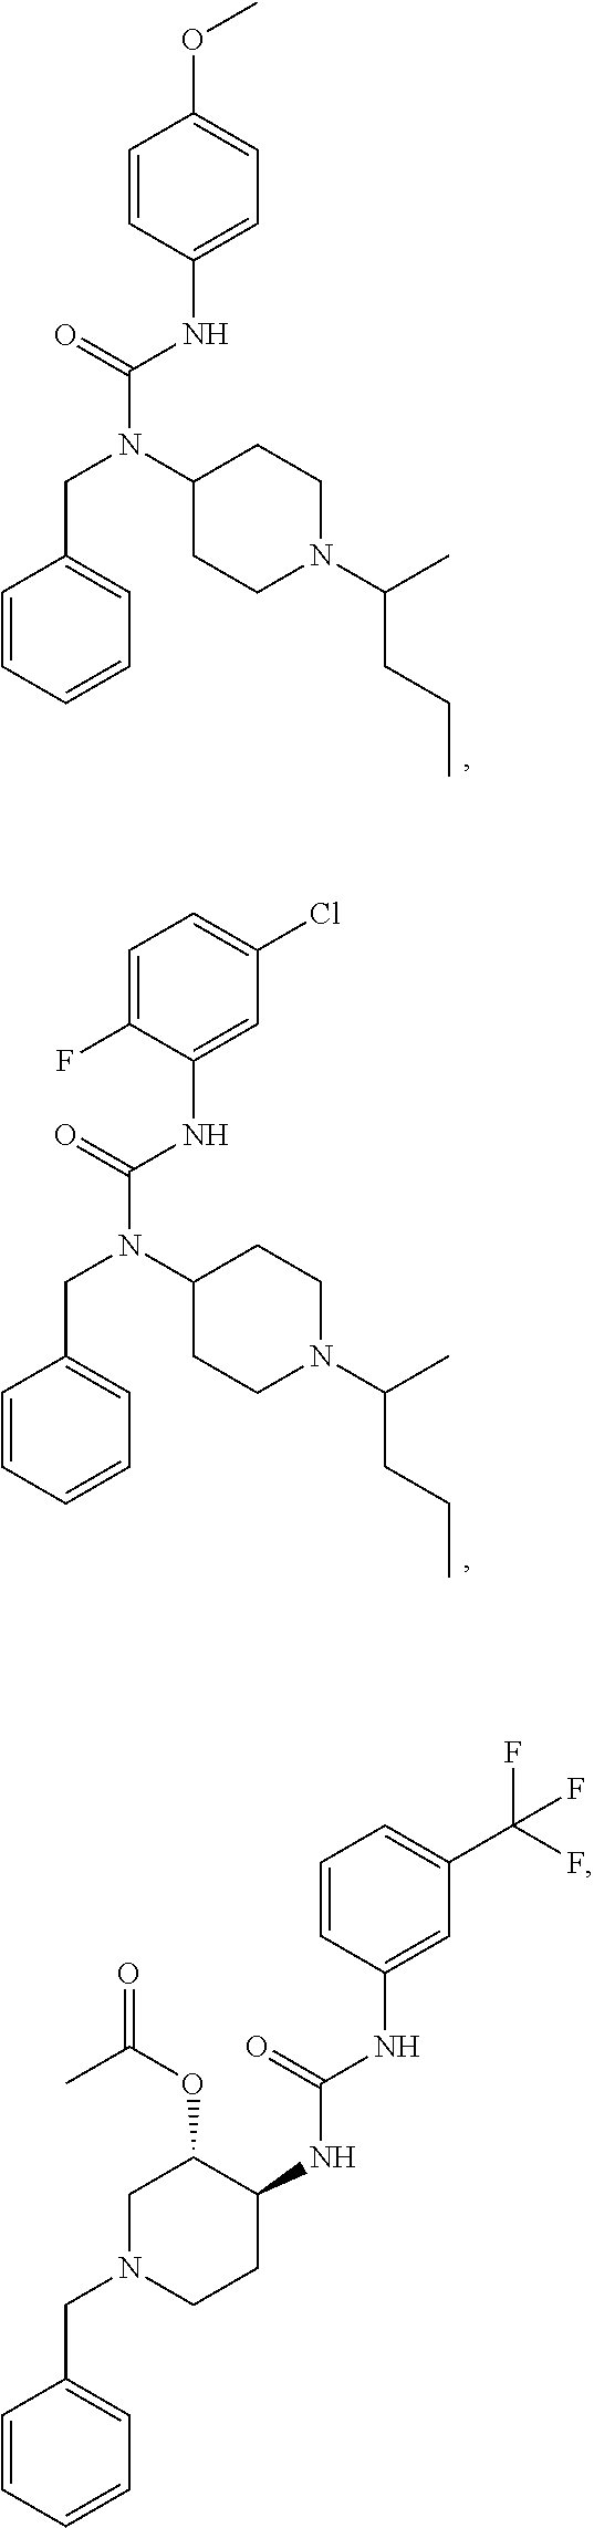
C1=CC(NC(N(C2CCN(C(CCC)C)CC2)CC2=CC=CC=C2)=O)=CC=C1OC.C1=C(F)C(NC(N(C2CCN(C(CCC)C)CC2)CC2=CC=CC=C2)=O)=CC(Cl)=C1.C1=CC(NC(NC2C(OC(=O)C)CN(CC3=CC=CC=C3)CC2)=O)=CC(C(F)(F)F)=C1
